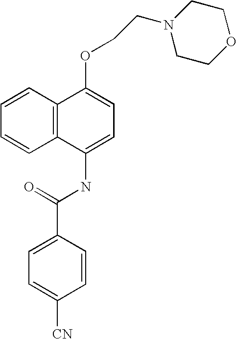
C1=CC2=C(C=C1)C(NC(C1=CC=C([CN])C=C1)=O)=CC=C2OCCN1CCOCC1
